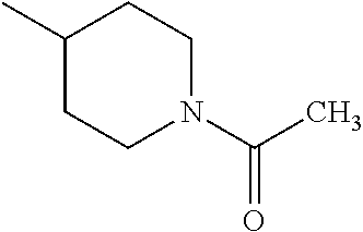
C1CN(C(=O)C)CCC1C
